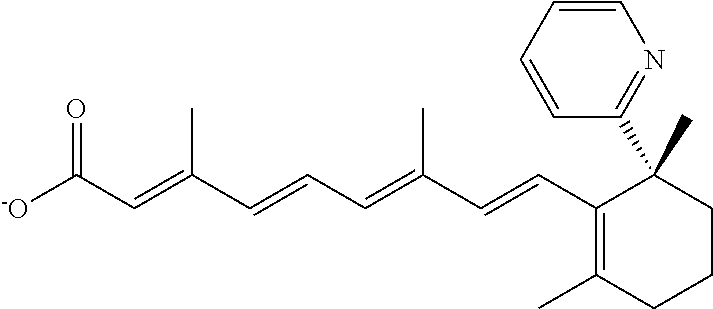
[-O]C(C=C(C=CC=C(C=CC1=C(C)CCCC1(C1=NC=CC=C1)C)C)C)=O
